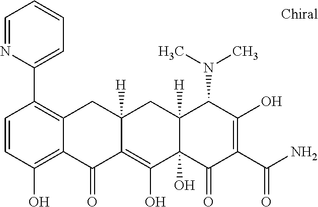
C12([H])C(O)(C(=O)C(C(N)=O)=C(O)C1N(C)C)C(O)=C1C([H])(C2)CC2=C(C3=CC=CC=N3)C=CC(O)=C2C1=O
